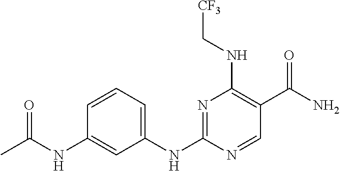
C1(NC2=NC(NC[CF3])=C(C(N)=O)C=N2)=CC=CC(NC(C)=O)=C1
